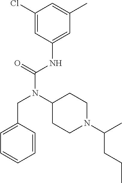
C1=C(CN(C(NC2=CC(C)=CC(Cl)=C2)=O)C2CCN(C(CCC)C)CC2)C=CC=C1
